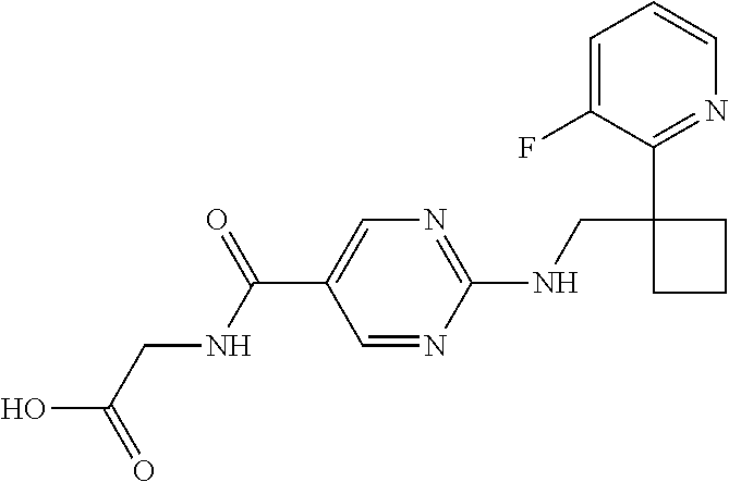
C1(NCC2(C3=NC=CC=C3F)CCC2)=NC=C(C(=O)NCC(O)=O)C=N1
